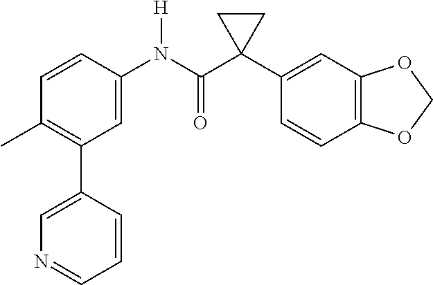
C1=C(N(C(C2(C3=CC4=C(C=C3)OCO4)CC2)=O)[H])C=CC(C)=C1C1=CN=CC=C1
